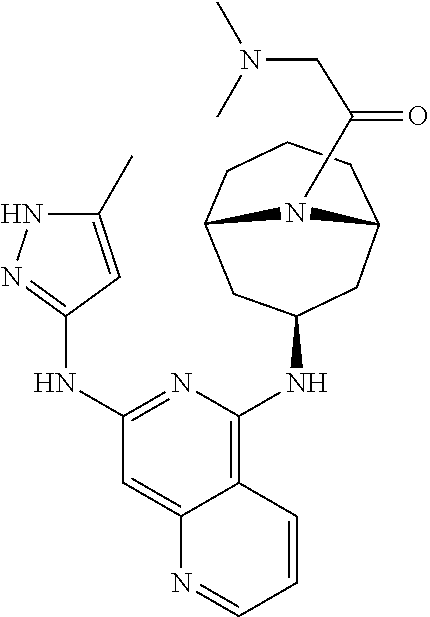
C1CC2CC(NC3=C4C=CC=NC4=CC(NC4=NNC(C)=C4)=N3)CC(C1)N2C(=O)CN(C)C
